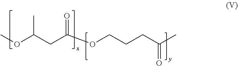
COC(CC(OCCCC(=O)C)=O)C
